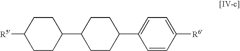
C1CC(C2CCC(C3=CC=C([R6])C=C3)CC2)CCC1[R5]
